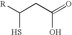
[R]C(CC(=O)O)S
